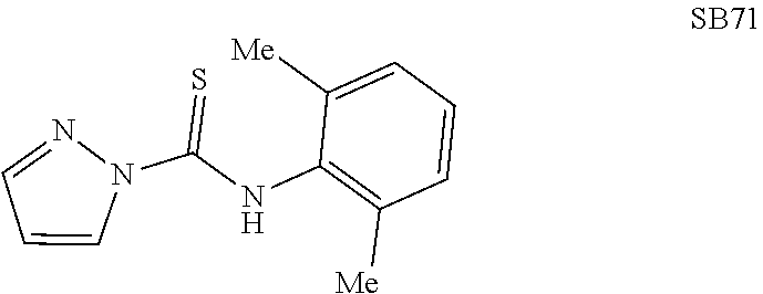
C1=CN(C(NC2=C([Me])C=CC=C2[Me])=S)N=C1
